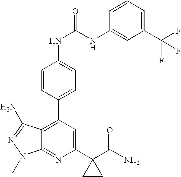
C1(C2(C(N)=O)CC2)=CC(C2=CC=C(NC(NC3=CC(C(F)(F)F)=CC=C3)=O)C=C2)=C2C(=N1)N(C)N=C2N
